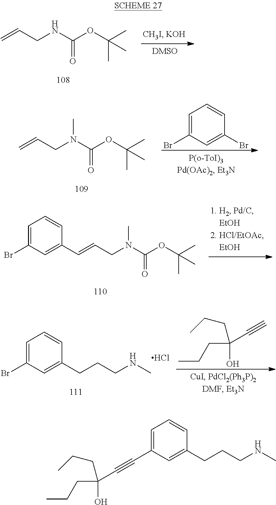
C=CCNC(OC(C)(C)C)=O.C=CCN(C(OC(C)(C)C)=O)C.C1=C(Br)C=C(Br)C=C1.C(=CCN(C(OC(C)(C)C)=O)C)C1=CC(Br)=CC=C1.C(CCNC)C1=CC(Br)=CC=C1.Cl.C(O)(CCC)(CCC)C#C.C(CCNC)C1=CC(C#CC(O)(CCC)CCC)=CC=C1
